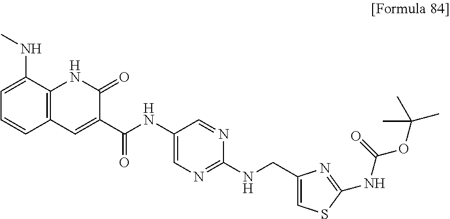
C1=C(NC)C2=C(C=C1)C=C(C(NC1=CN=C(NCC3=CSC(NC(OC(C)(C)C)=O)=N3)N=C1)=O)C(=O)N2
